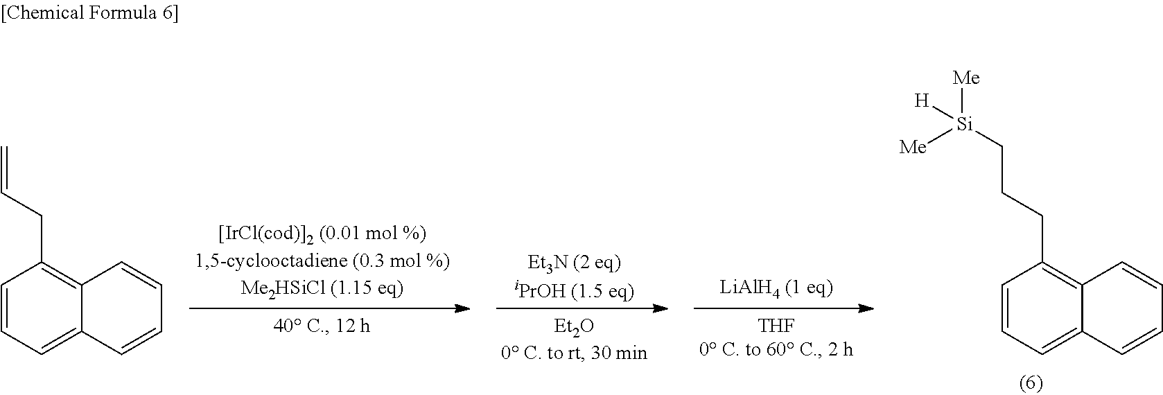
C1=CC=C2C(=C1CCC[Si]([Me])([H])[Me])C=CC=C2.C1=CC=C2C(=C1CC=C)C=CC=C2
